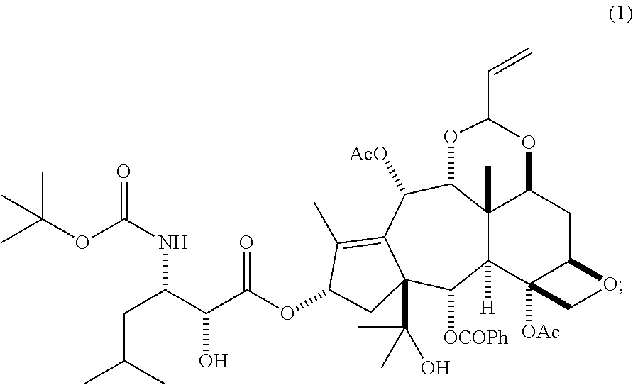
C12(C)C3([H])C4([OAc])C(CC1OC(C=C)OC2C([AcO])C1=C(C)C(OC(C(C(CC(C)C)NC(OC(C)(C)C)=O)O)=O)CC1(C(C)(O)C)C3[OCOPh])OC4
